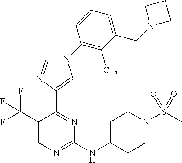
N1(C2=C([CF3])C(CN3CCC3)=CC=C2)C=NC(C2=NC(NC3CCN(S(C)(=O)=O)CC3)=NC=C2C(F)(F)F)=C1
